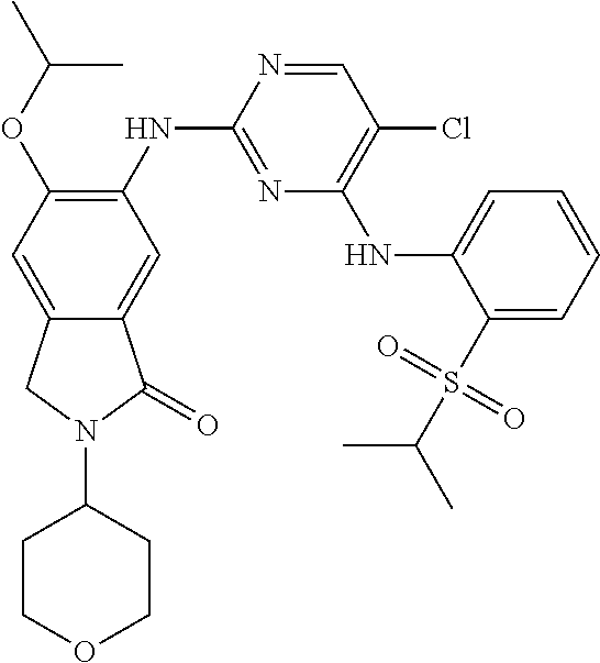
C1=NC(NC2=C(OC(C)C)C=C3C(=C2)C(=O)N(C2CCOCC2)C3)=NC(NC2=CC=CC=C2S(C(C)C)(=O)=O)=C1Cl
